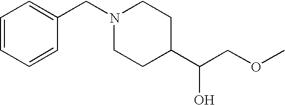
C1=CC=CC(CN2CCC(C(COC)O)CC2)=C1
